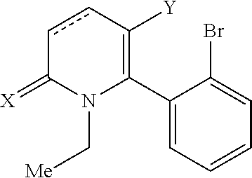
C1(C2=C([Y])ccC(=[X])N2C[Me])=CC=CC=C1Br
